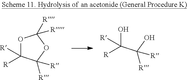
O1C([R])([R])C([R])([R])OC1([R])[R].OC(C(O)([R])[R])([R])[R]
